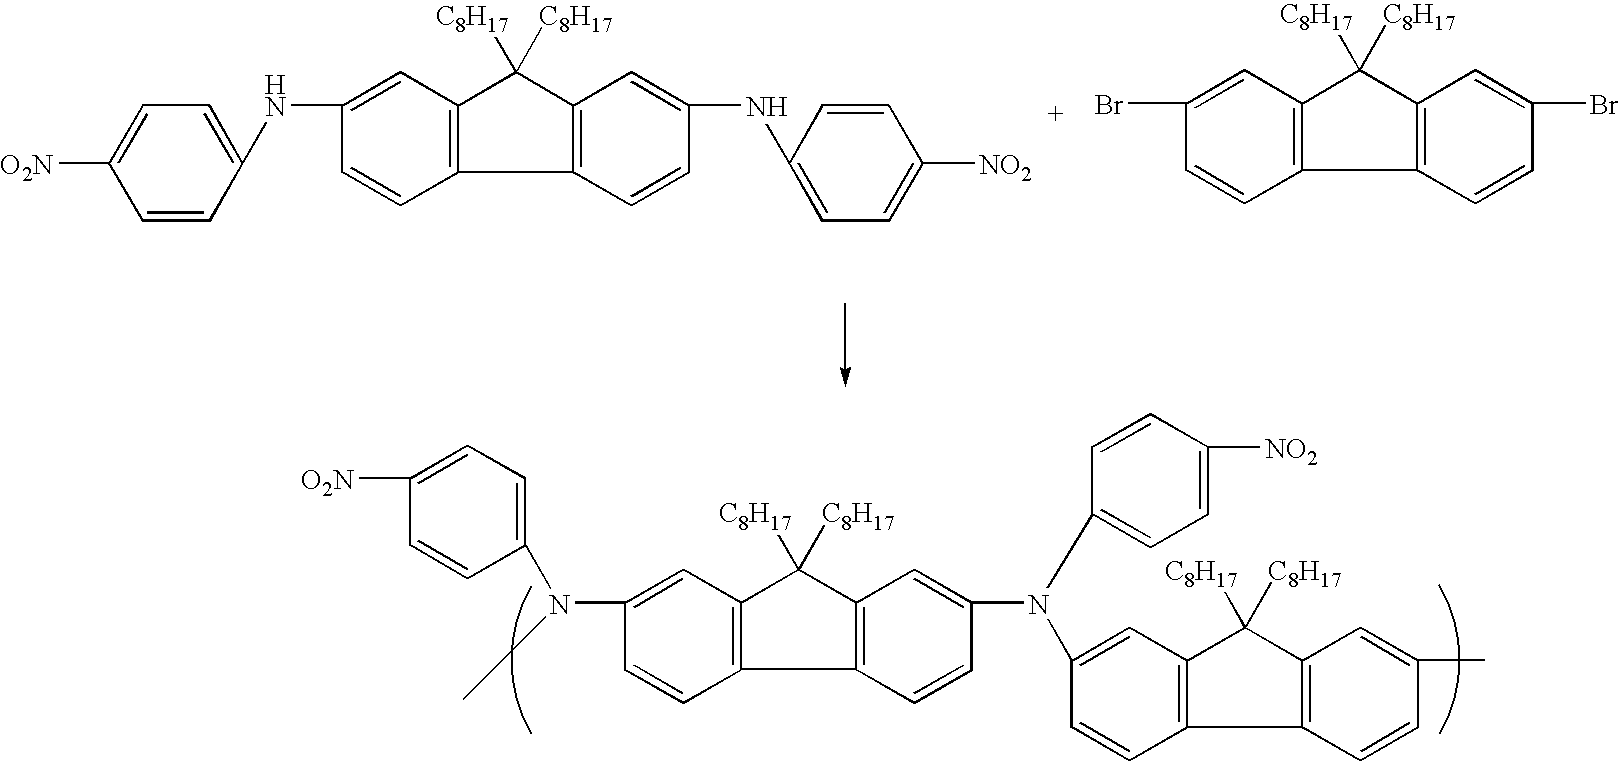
C1=C(NC2=CC3=C(C=C2)C2=C(C3([C8H17])[C8H17])C=C(NC3=CC=C([NO2])C=C3)C=C2)C=CC([O2N])=C1.C1=CC2=C(C=C1Br)C([C8H17])([C8H17])C1=C2C=CC(Br)=C1.C1(N(C)C2=CC=C([O2N])C=C2)=CC2=C(C=C1)C1=C(C2([C8H17])[C8H17])C=C(N(C2=CC=C([NO2])C=C2)C2=CC3=C(C=C2)C2=C(C3([C8H17])[C8H17])C=C(C)C=C2)C=C1
